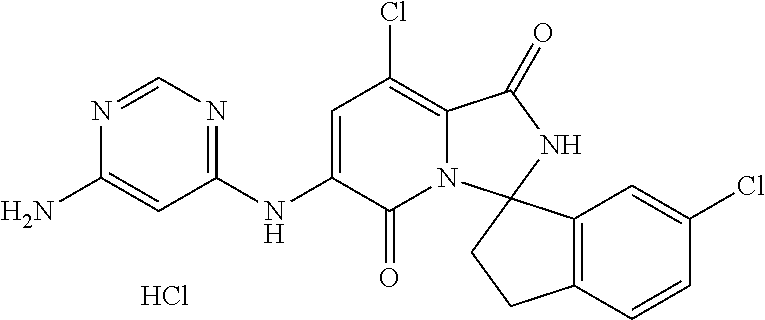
Cl.N1=CN=C(NC2=CC(Cl)=C3N(C2=O)C2(NC3=O)C3=C(C=CC(Cl)=C3)CC2)C=C1N
